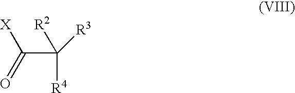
C(C([R4])([R2])[R3])(=O)[X]
